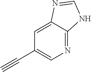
N1=C2C(=CC(C#C)=C1)N=CN2
